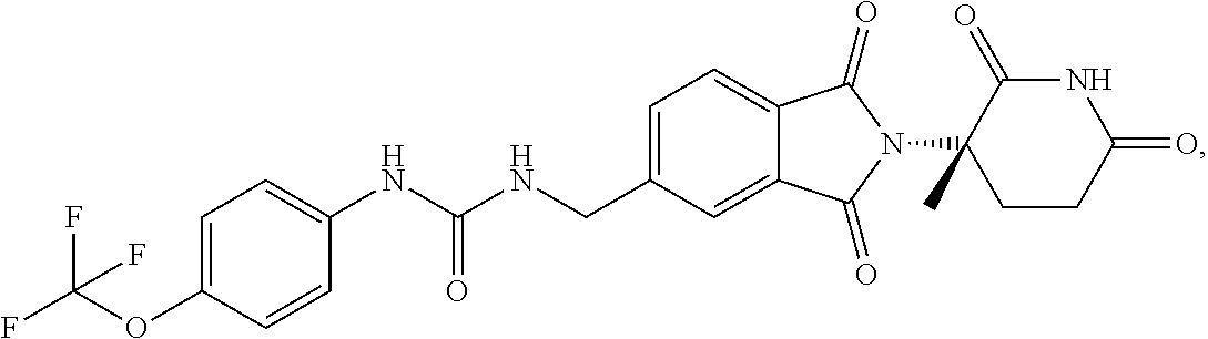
C1=C(CNC(NC2=CC=C(OC(F)(F)F)C=C2)=O)C=C2C(=C1)C(=O)N(C1(C)CCC(=O)NC1=O)C2=O
